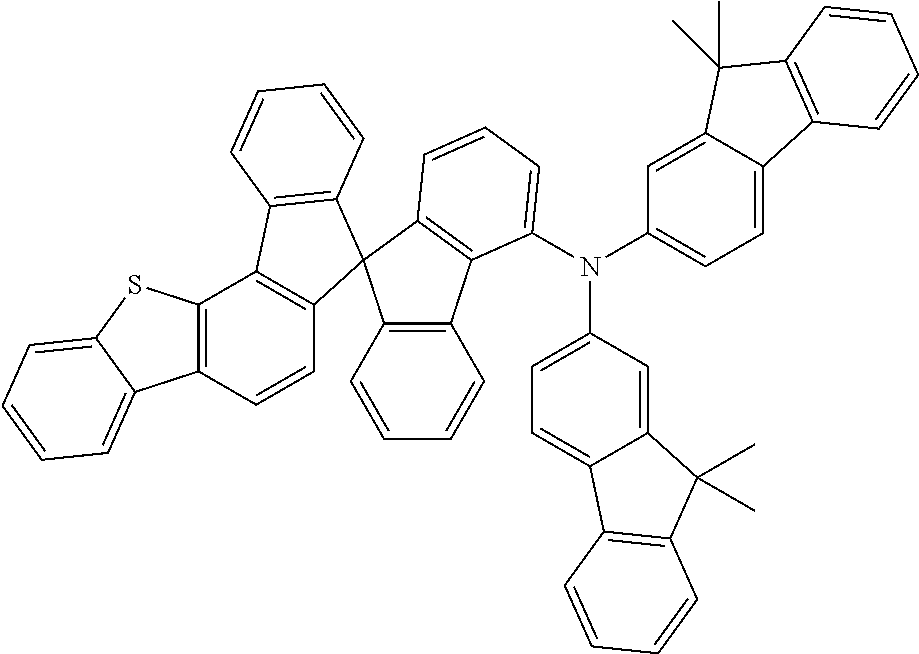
C12=C(C=CC3=C1C1=C(C=CC=C1)C31C3=C(C=CC=C3)C3=C1C=CC=C3N(C1=CC=C3C(=C1)C(C)(C)C1=C3C=CC=C1)C1=CC=C3C(=C1)C(C)(C)C1=C3C=CC=C1)C1=CC=CC=C1S2
